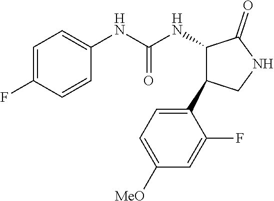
C1=C(F)C=CC(NC(NC2C(=O)NCC2C2=CC=C([MeO])C=C2F)=O)=C1
